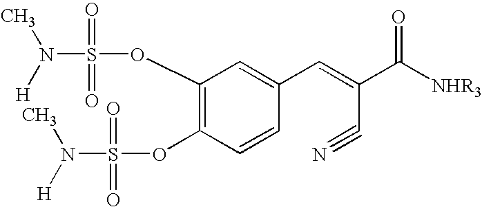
C1(OS(N([H])C)(=O)=O)=C(OS(N([H])C)(=O)=O)C=CC(C=C(C([NHR3])=O)C#N)=C1
